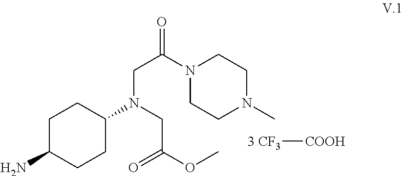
C1C(N)CCC(N(CC(OC)=O)CC(N2CCN(C)CC2)=O)C1.[3 CF3][COOH]
